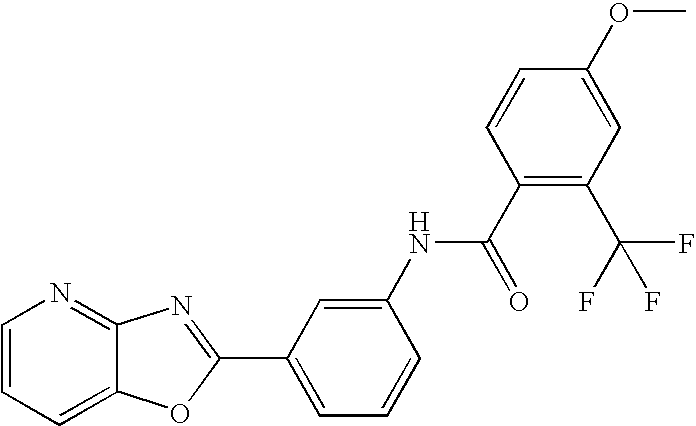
C1=CC=C2C(=N1)N=C(C1=CC=CC(NC(C3=C(C(F)(F)F)C=C(OC)C=C3)=O)=C1)O2
